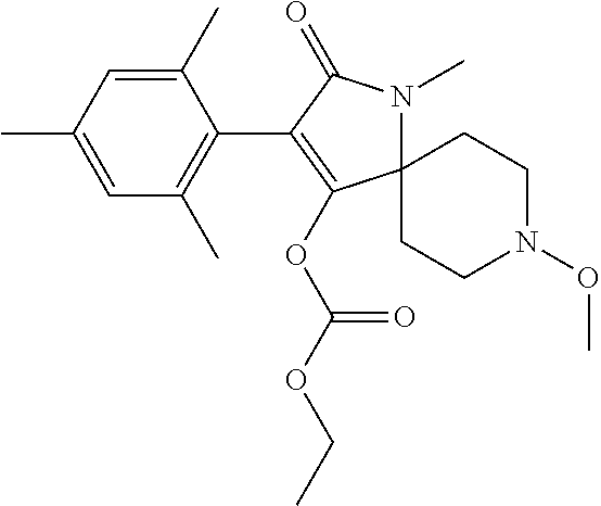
CC1=CC(C)=C(C2=C(OC(OCC)=O)C3(N(C)C2=O)CCN(OC)CC3)C(C)=C1
